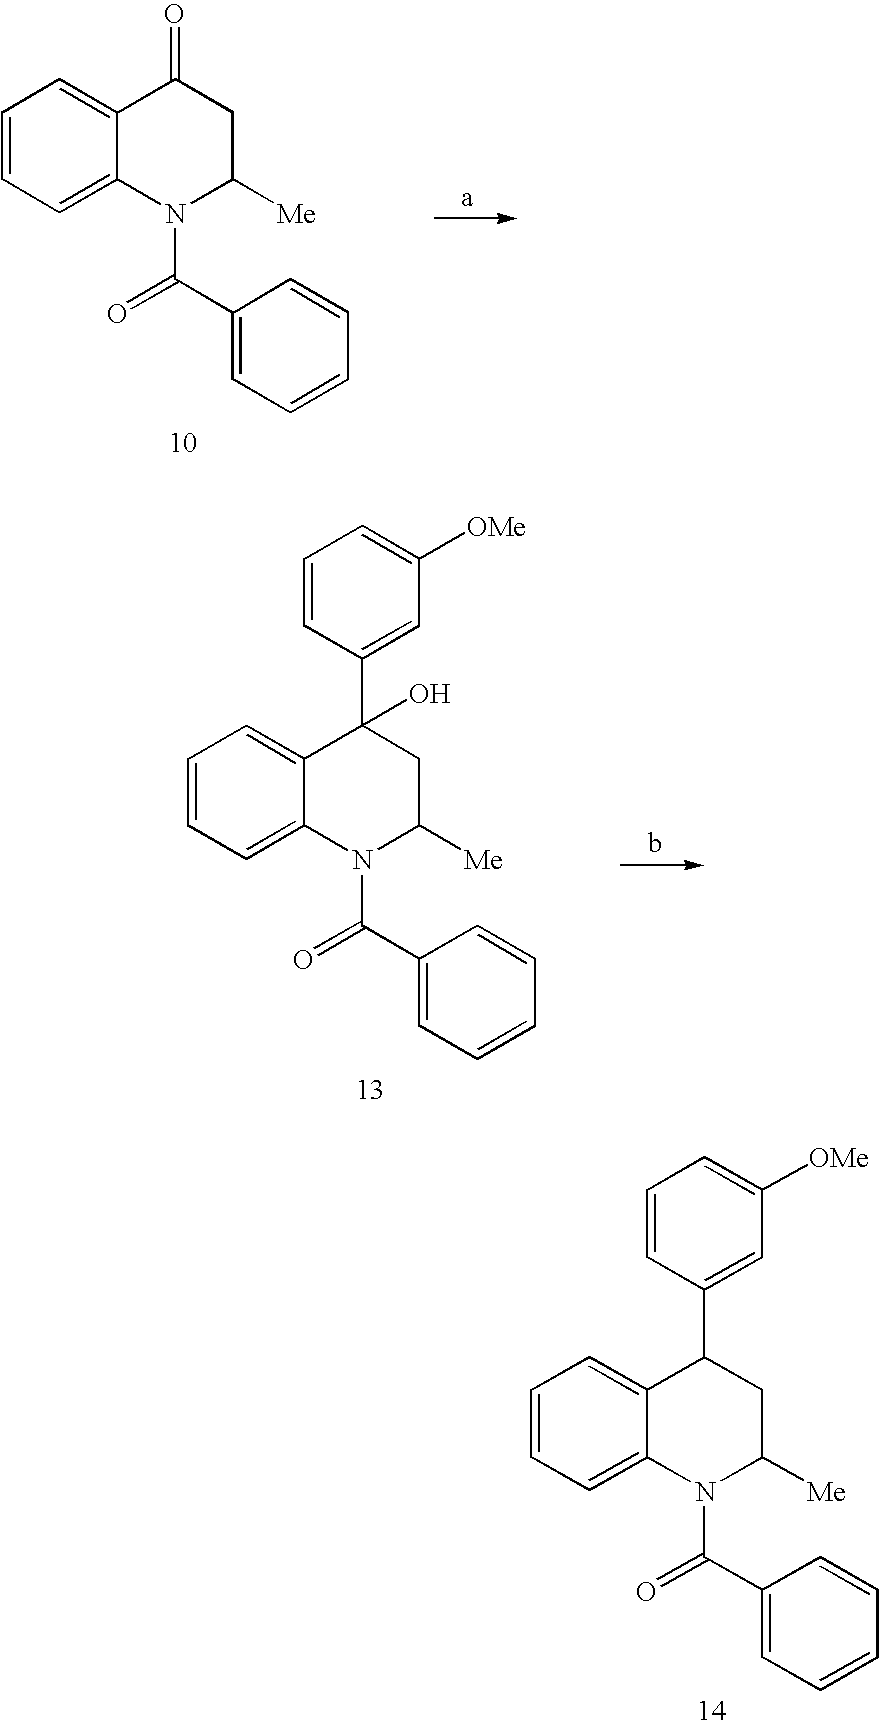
C1=CC=C2C(=C1)C(=O)CC([Me])N2C(C1=CC=CC=C1)=O.C1=CC=C2C(=C1)C(O)(C1=CC([OMe])=CC=C1)CC([Me])N2C(C1=CC=CC=C1)=O.C1=CC=C2C(=C1)C(C1=CC([OMe])=CC=C1)CC([Me])N2C(C1=CC=CC=C1)=O
